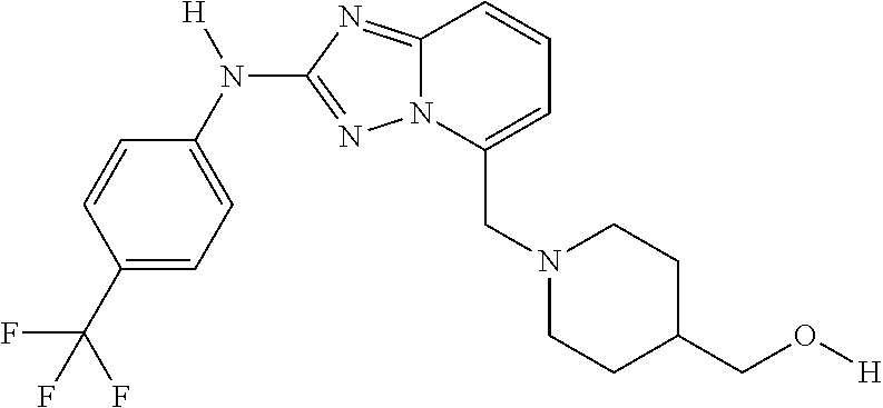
C1=CC(C(F)(F)F)=CC=C1N([H])C1=NN2C(=N1)C=CC=C2CN1CCC(CO[H])CC1
